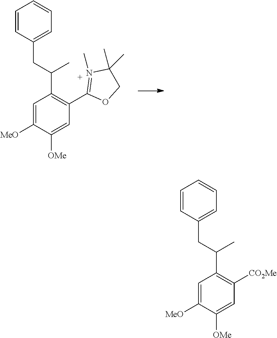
C1=C([MeO])C([OMe])=CC(C2=N(C)C(C)(C)CO2)=C1C(C)CC1=CC=CC=C1.C1=C([MeO])C([OMe])=CC([CO2Me])=C1C(C)CC1=CC=CC=C1
